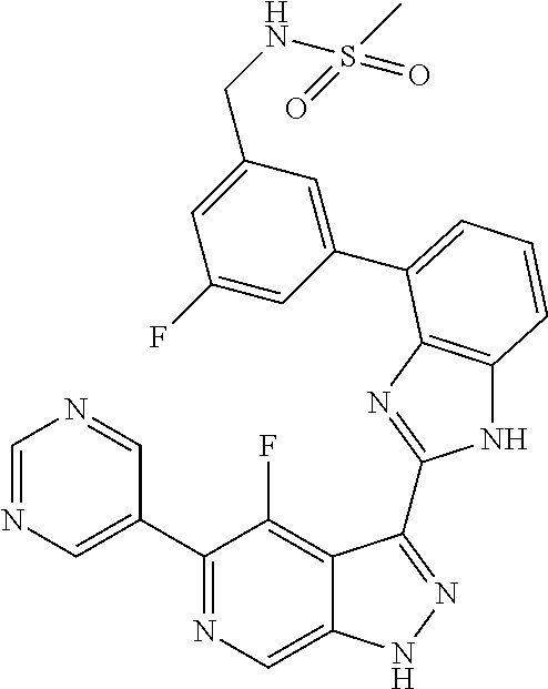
C1=NC=C(C2=NC=C3C(=C2F)C(C2=NC4=C(N2)C=CC=C4C2=CC(CNS(C)(=O)=O)=CC(F)=C2)=NN3)C=N1
